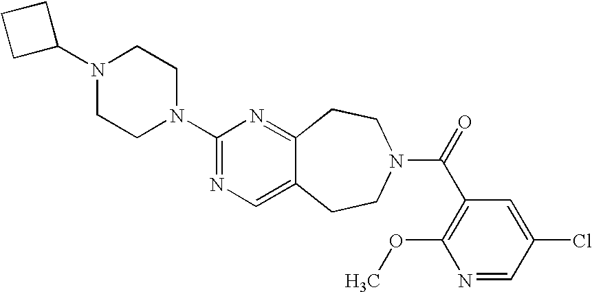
C1(N2CCN(C3=NC=C4C(=N3)CCN(C(=O)C3=C(OC)N=CC(Cl)=C3)CC4)CC2)CCC1
